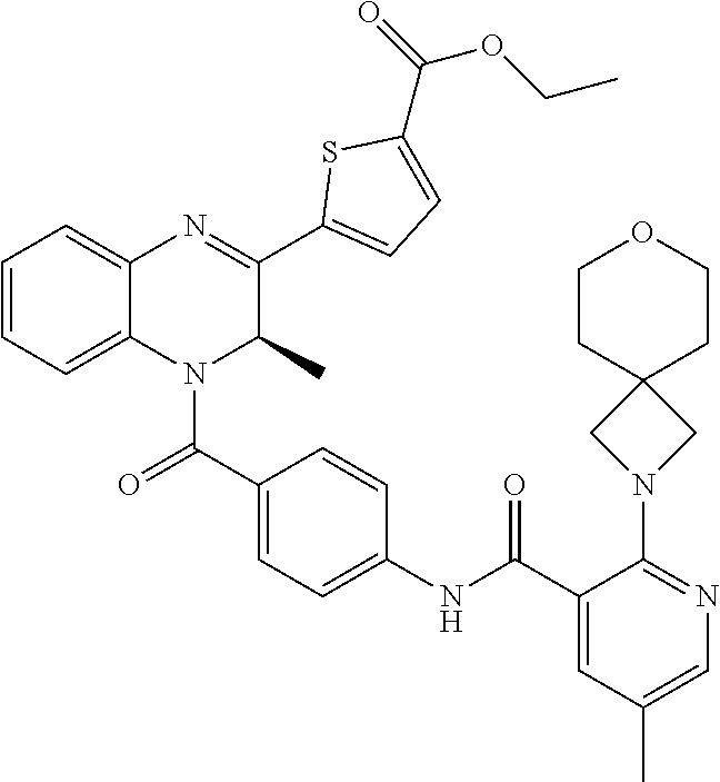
C1=CC=C2C(=C1)N=C(C1=CC=C(C(=O)OCC)S1)C(C)N2C(C1=CC=C(NC(C2=CC(C)=CN=C2N2CC3(C2)CCOCC3)=O)C=C1)=O
